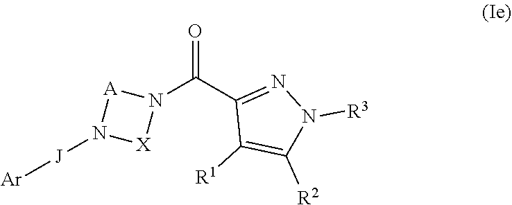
N1(C(C2=NN([R3])C([R2])=C2[R1])=O)[A]N([J][Ar])[X]1
